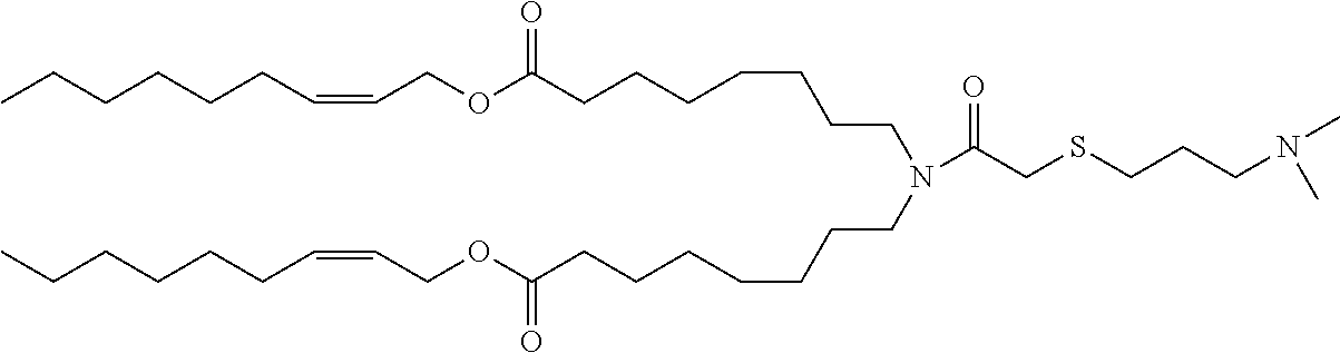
CCCCCCC=CCOC(CCCCCCCN(CCCCCCCC(OCC=CCCCCCC)=O)C(CSCCCN(C)C)=O)=O
